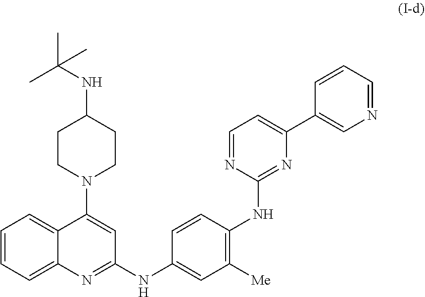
C1=CC=C2C(=C1)C(N1CCC(NC(C)(C)C)CC1)=CC(NC1=CC([Me])=C(NC3=NC(C4=CN=CC=C4)=CC=N3)C=C1)=N2
